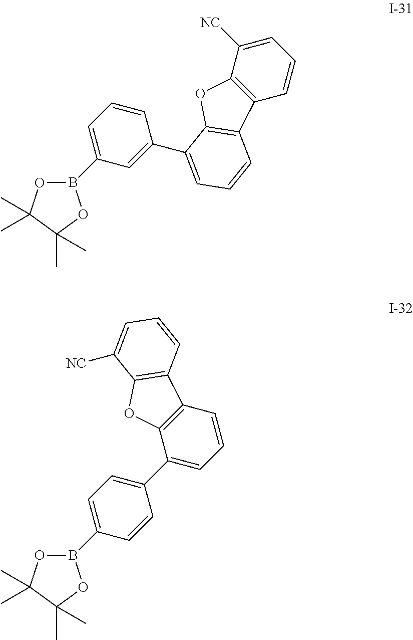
C1=C([NC])C2=C(C=C1)C1=C(O2)C(C2=CC(B3OC(C)(C)C(C)(C)O3)=CC=C2)=CC=C1.B1(C2=CC=C(C3=CC=CC4=C3OC3=C4C=CC=C3[NC])C=C2)OC(C)(C)C(C)(C)O1
